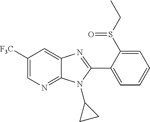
C1([F3C])=CN=C2C(=C1)N=C(C1=CC=CC=C1S(CC)=O)N2C1CC1
